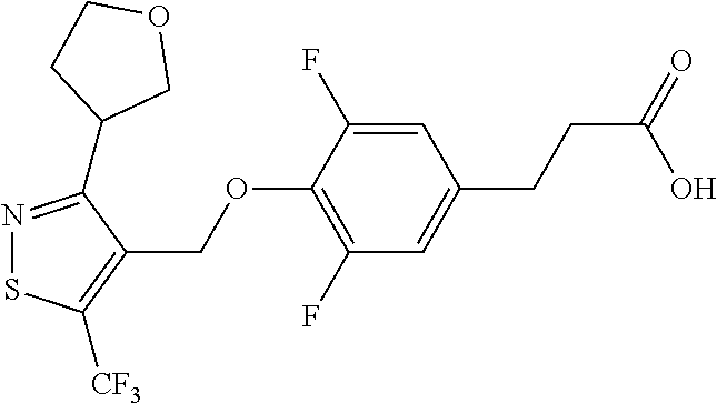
N1=C(C2CCOC2)C(COC2=C(F)C=C(CCC(=O)O)C=C2F)=C([CF3])S1
